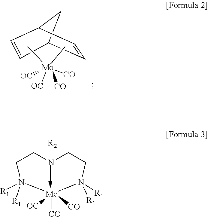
C12C=CC(C1)C=C2.C[Mo](C)([CO])([OC])([OC])[CO].N1([R2])CCN([R1])([R1])[Mo]([CO])([OC])([CO])N([R1])([R1])CC1
